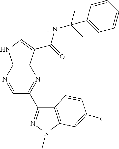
C12=C(N=CC(C3=NN(C)C4=C3C=CC(Cl)=C4)=N1)NC=C2C(=O)NC(C)(C1=CC=CC=C1)C
